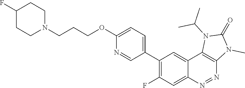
C1(C2=C(F)C=C3C(=C2)C2=C(N=N3)N(C)C(=O)N2C(C)C)=CC=C(OCCCN2CCC(F)CC2)N=C1
